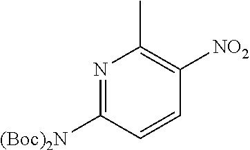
N1=C([(Boc)2N])C=CC([NO2])=C1C
